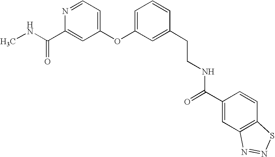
N(C(C1=CC(OC2=CC=CC(CCNC(C3=CC4=C(C=C3)SN=N4)=O)=C2)=CC=N1)=O)C
